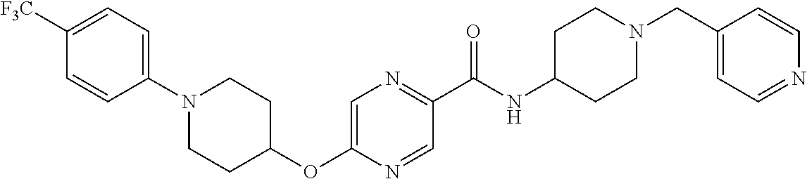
C1(OC2CCN(C3=CC=C([F3C])C=C3)CC2)=CN=C(C(=O)NC2CCN(CC3=CC=NC=C3)CC2)C=N1
